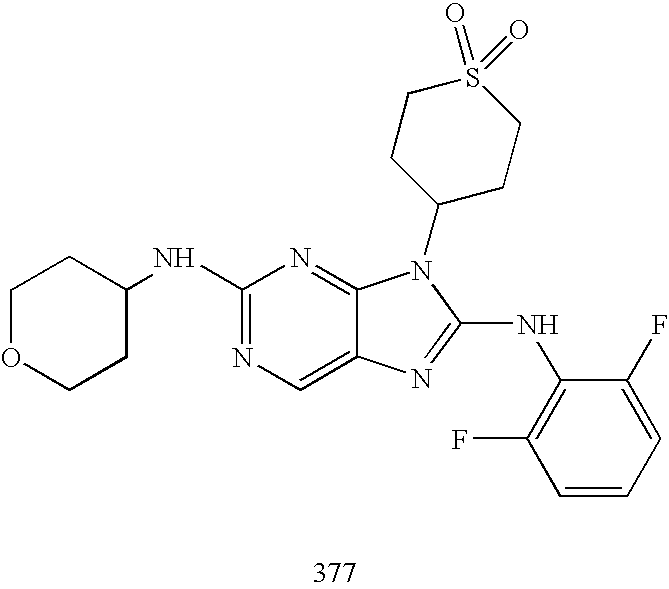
C1(NC2CCOCC2)=NC=C2C(=N1)N(C1CCS(=O)(=O)CC1)C(NC1=C(F)C=CC=C1F)=N2
